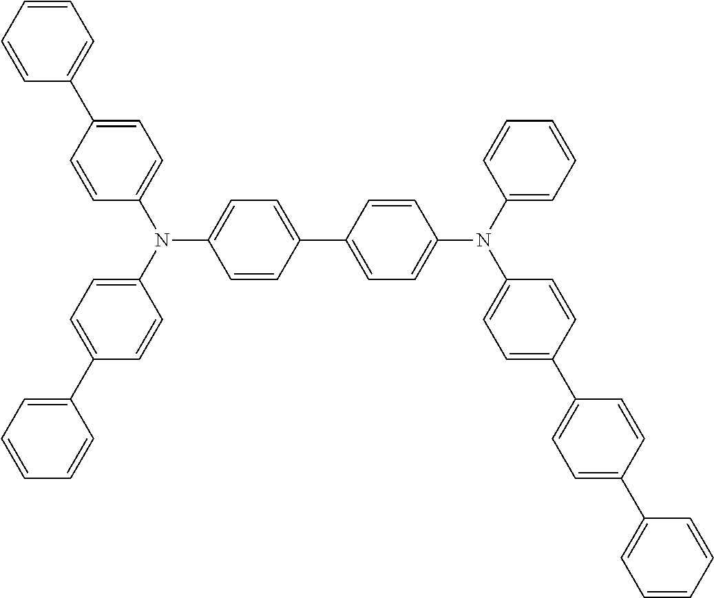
C1=CC=CC(C2=CC=C(N(C3=CC=C(C4=CC=C(N(C5=CC=C(C6=CC=C(C7=CC=CC=C7)C=C6)C=C5)C5=CC=CC=C5)C=C4)C=C3)C3=CC=C(C4=CC=CC=C4)C=C3)C=C2)=C1
